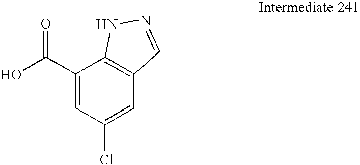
C1(C(O)=O)=CC(Cl)=CC2=C1NN=C2
